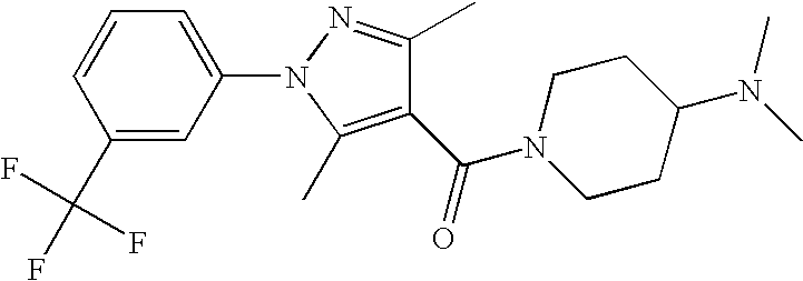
C1(C(=O)N2CCC(N(C)C)CC2)=C(C)N(C2=CC=CC(C(F)(F)F)=C2)N=C1C
